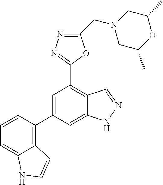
C12=C(C3=CC(C4=NN=C(CN5CC(C)OC(C)C5)O4)=C4C(=C3)NN=C4)C=CC=C1NC=C2
